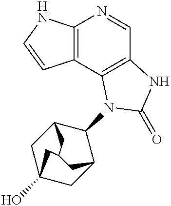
C12=C(C3=C(C=N1)NC(=O)N3C1C3CC4(O)CC1CC(C4)C3)C=CN2
